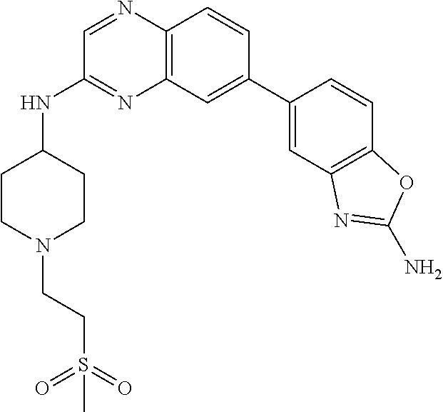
C12=C(C=C(C3=CC4=C(C=C3)OC(N)=N4)C=C1)N=C(NC1CCN(CCS(=O)(=O)C)CC1)C=N2
